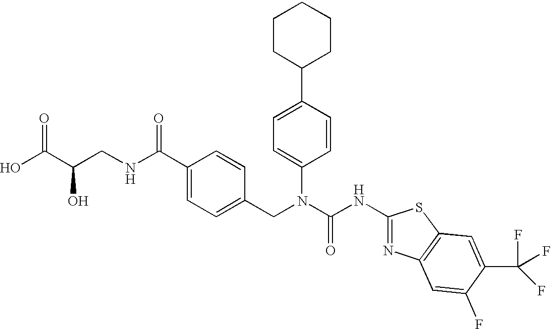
OC(C(CNC(C1=CC=C(CN(C(NC2=NC3=C(S2)C=C(C(F)(F)F)C(F)=C3)=O)C2=CC=C(C3CCCCC3)C=C2)C=C1)=O)O)=O
